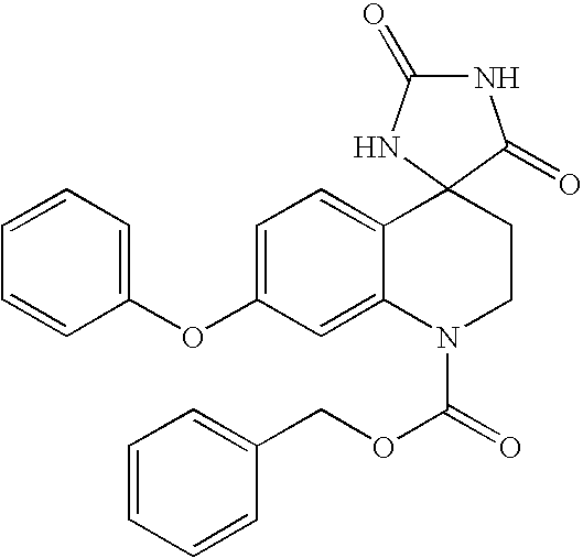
N1C(=O)NC2(C1=O)C1=CC=C(OC3=CC=CC=C3)C=C1N(C(=O)OCC1=CC=CC=C1)CC2
